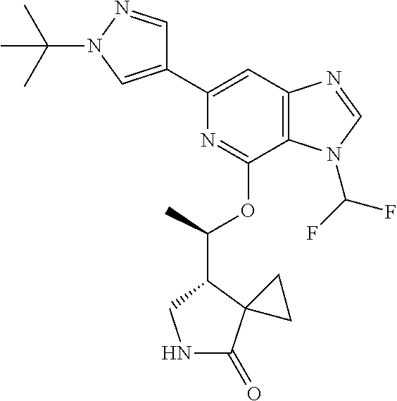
N1=C(OC(C)C2CNC(=O)C23CC3)C2=C(C=C1C1=CN(C(C)(C)C)N=C1)N=CN2C(F)F
